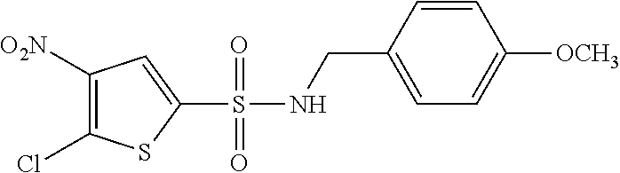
C1([O2N])=C(Cl)SC(S(NCC2=CC=C([OCH3])C=C2)(=O)=O)=C1
